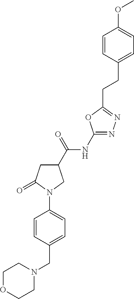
C(C1=CC=C(N2C(=O)CC(C(NC3=NN=C(CCC4=CC=C(OC)C=C4)O3)=O)C2)C=C1)N1CCOCC1
